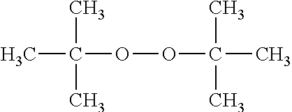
CC(OOC(C)(C)C)(C)C
